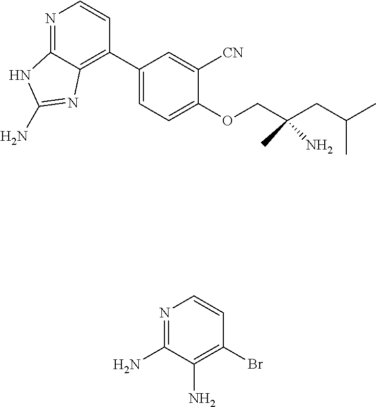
C1(C2=C3C(=NC=C2)NC(N)=N3)=CC=C(OCC(CC(C)C)(C)N)C([CN])=C1.N1=C(N)C(N)=C(Br)C=C1
